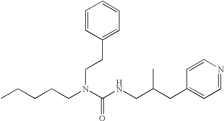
CCCCCN(C(NCC(CC1=CC=NC=C1)C)=O)CCC1=CC=CC=C1
